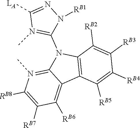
C1([RB5])=C([RB4])C([RB3])=C([RB2])C2=C1C1=C([RB6])C([RB7])=C([RB8])N(C)=C1N2C1=N(C)C([LA])=NN1[RB1]
